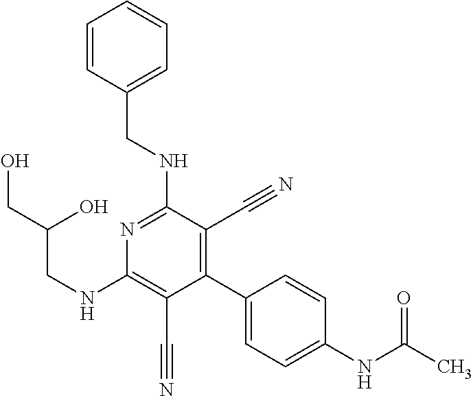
C1(C2=CC=C(NC(C)=O)C=C2)=C(C#N)C(NCC2=CC=CC=C2)=NC(NCC(CO)O)=C1C#N
